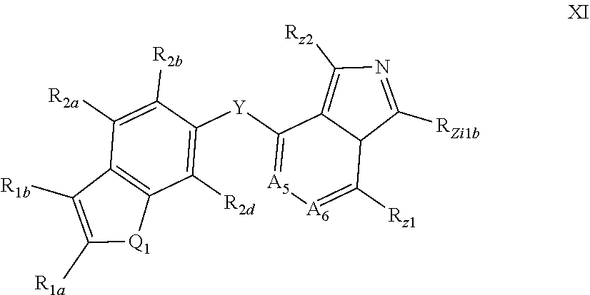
C1([Y]C2=[A5][A6]=C([Rz1])C3C2=C([Rz2])N=C3[RZi1b])=C([R2d])C2=C(C([R2a])=C1[R2b])C([R1b])=C([R1a])[Q1]2
